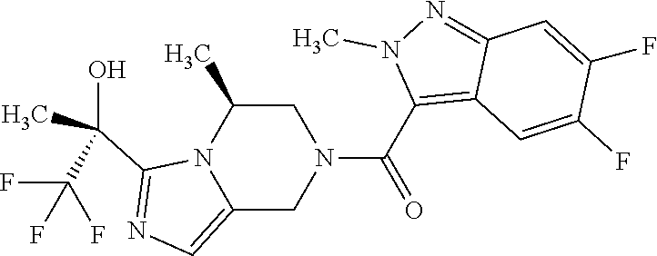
C1C(C)N2C(=CN=C2C(O)(C)C(F)(F)F)CN1C(C1=C2C(=NN1C)C=C(F)C(F)=C2)=O
